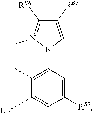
C1([RB8])=CC(N2N(C)=C([RB6])C([RB7])=C2)=C(C)C([LA])=C1
